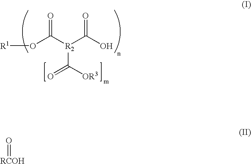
O(C([R2](C(O)=O)C([OR3])=O)=O)[R1].[RCOH]=O
